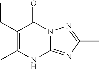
CC1=C(CC)C(=O)N2C(=NC(C)=N2)N1
